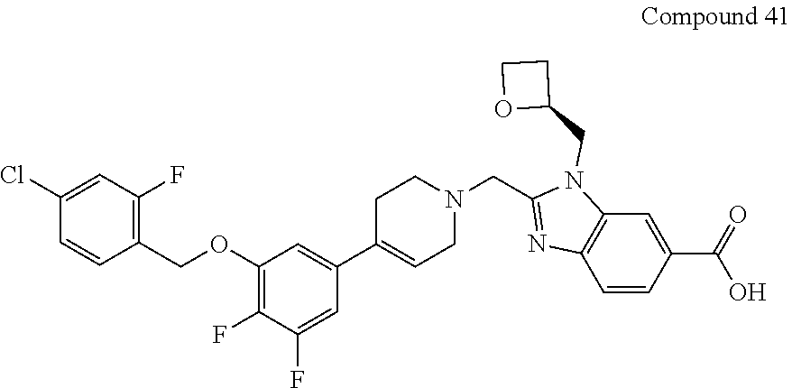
O(C1=C(F)C(F)=CC(C2=CCN(CC3=NC4=C(N3CC3CCO3)C=C(C(O)=O)C=C4)CC2)=C1)CC1=C(F)C=C(Cl)C=C1
